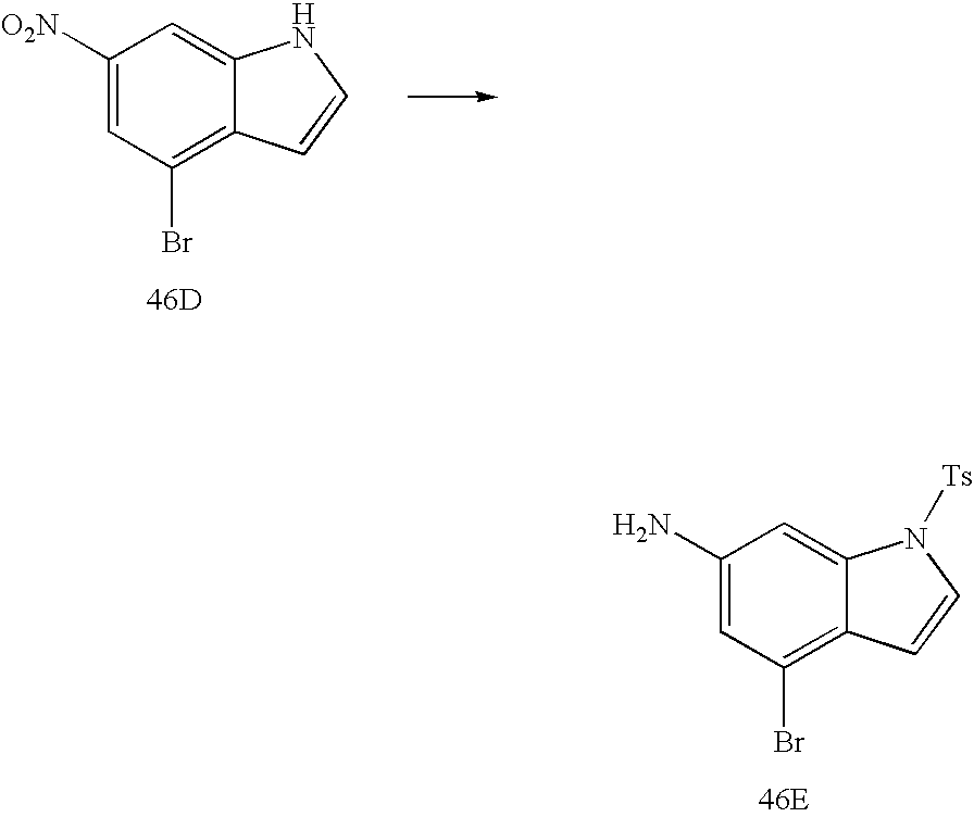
C1(N)=CC(Br)=C2C(=C1)N([Ts])C=C2.[46E].C1([O2N])=CC(Br)=C2C(=C1)NC=C2.[46D]
